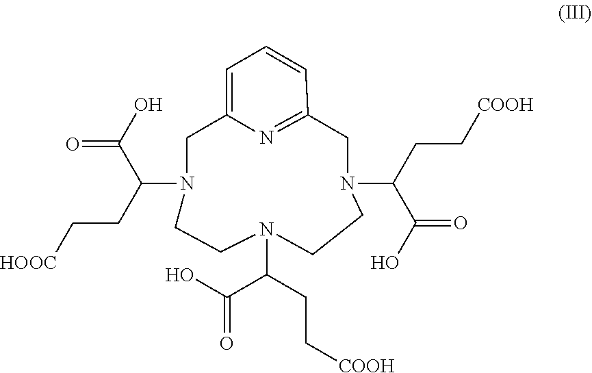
N1(C(C(O)=O)CC[HOOC])CC2=CC=CC(=N2)CN(C(CC[COOH])C(O)=O)CCN(C(C(O)=O)CC[COOH])CC1
